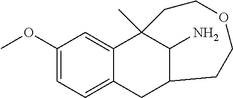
C1(OC)=CC=C2C(=C1)C1(C)C(N)C(C2)CCOCC1
